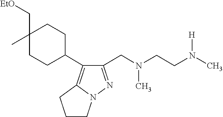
CN(CC1=NN2C(=C1C1CCC(C[EtO])(C)CC1)CCC2)CCN([H])C
